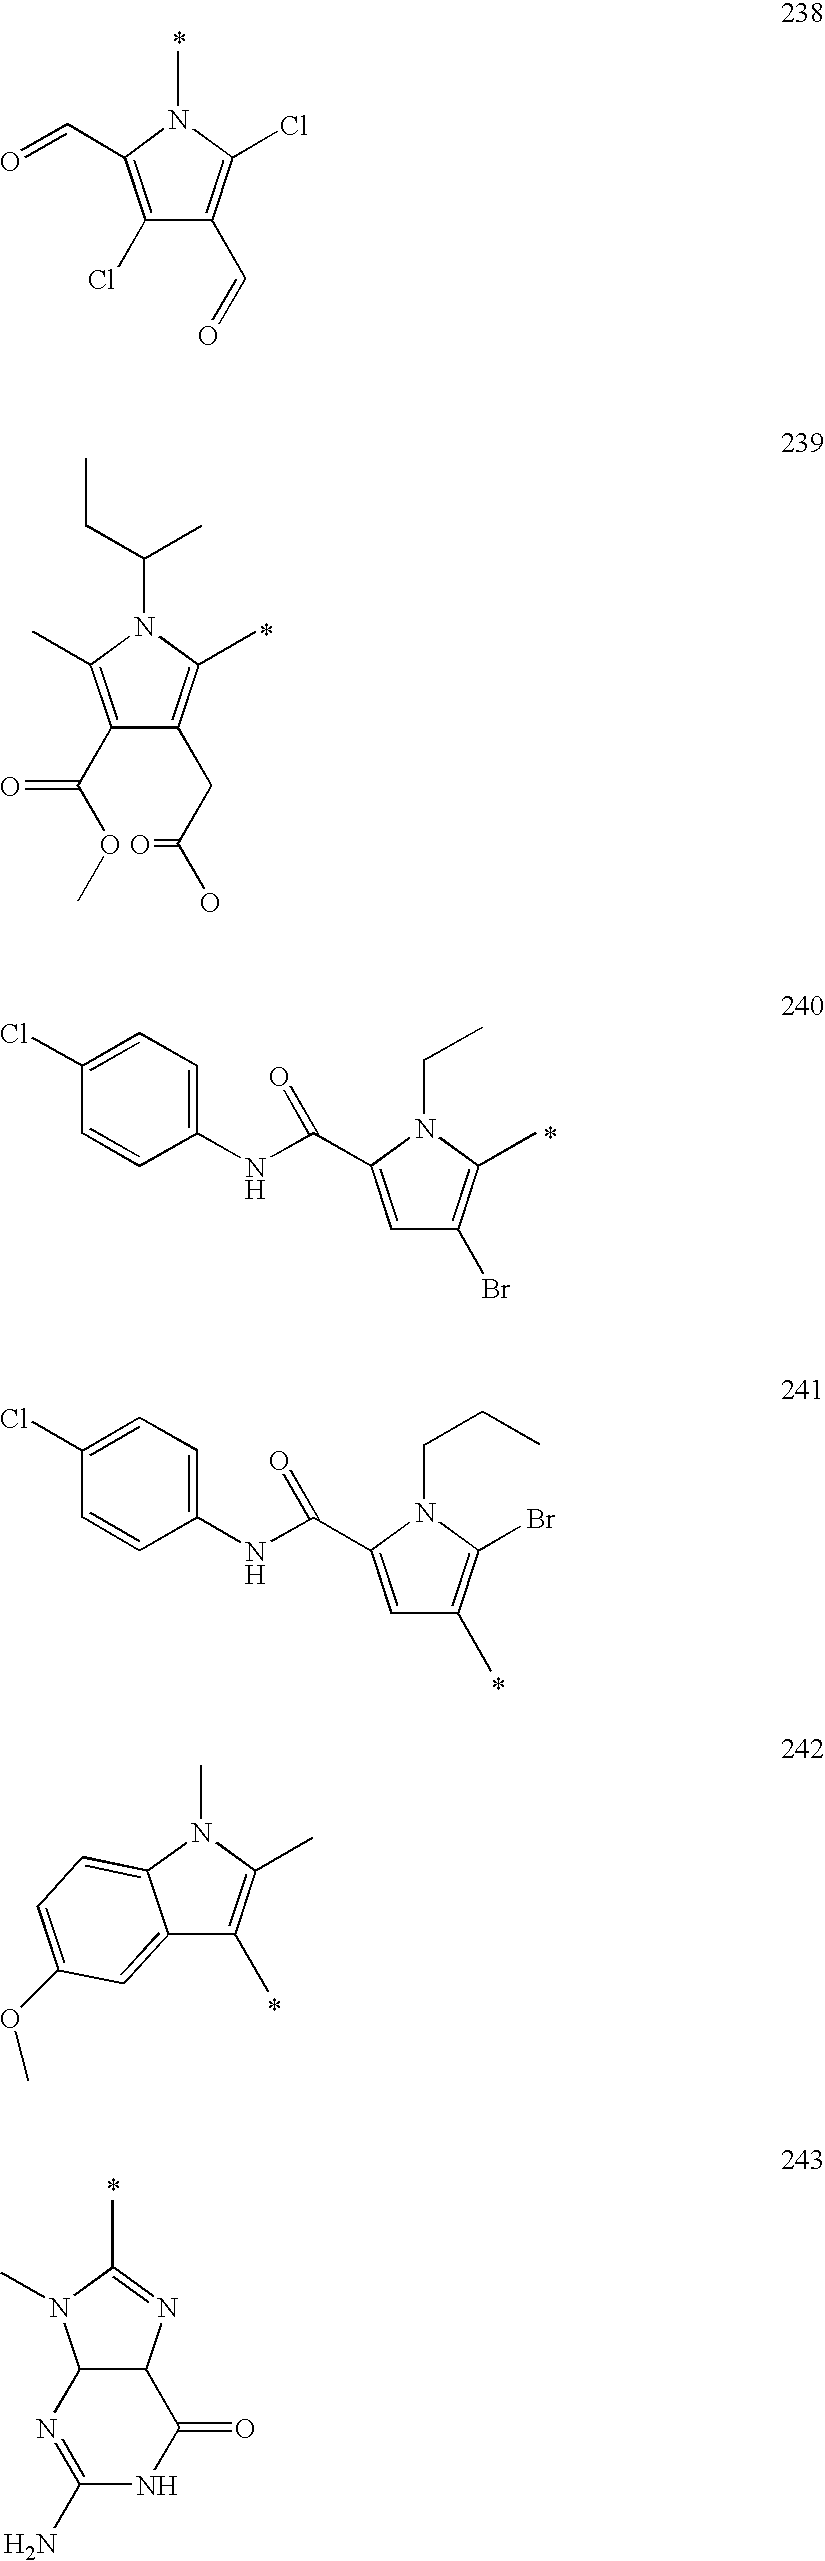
C1(C(OC)=O)=C(C)N(C(CC)C)C(C)=C1CC(O)=O.C1=C(C(NC2=CC=C(Cl)C=C2)=O)N(CC)C(C)=C1Br.C1=C(C(NC2=CC=C(Cl)C=C2)=O)N(CCC)C(Br)=C1C.C1(Cl)=C(C=O)N(C)C(Cl)=C1C=O.C12=CC(OC)=CC=C1N(C)C(C)=C2C.C12C(N=C(C)N1C)C(=O)NC(N)=N2
